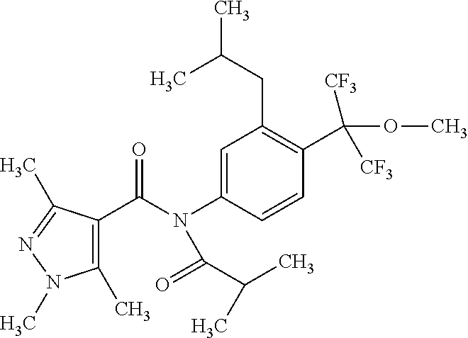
C1=C(N(C(C2=C(C)N(C)N=C2C)=O)C(=O)C(C)C)C=CC(C([CF3])([CF3])OC)=C1CC(C)C
